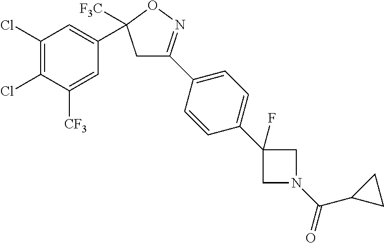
C1(C2([F3C])CC(C3=CC=C(C4(F)CN(C(=O)C5CC5)C4)C=C3)=NO2)=CC(Cl)=C(Cl)C([CF3])=C1
